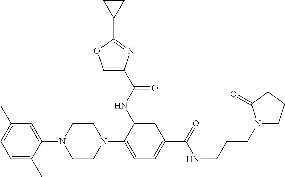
C1(N2CCN(C3=CC=C(C(NCCCN4CCCC4=O)=O)C=C3NC(=O)C3=COC(C4CC4)=N3)CC2)=CC(C)=CC=C1C
